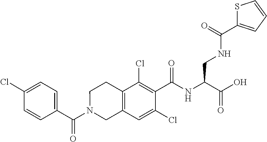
C1=C(Cl)C=CC(C(N2CC3=C(CC2)C(Cl)=C(C(NC(C(O)=O)CNC(C2=CC=CS2)=O)=O)C(Cl)=C3)=O)=C1
